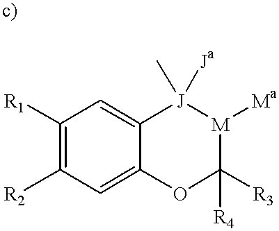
C1([R1])=C([R2])C=C2C(=C1)[J](C)([Ja])[M]([Ma])C([R4])([R3])O2
